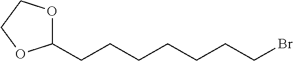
C1(CCCCCCCBr)OCCO1
